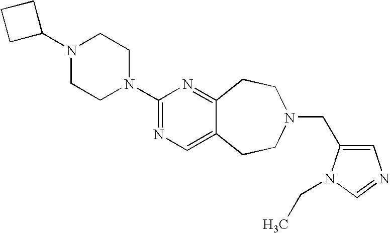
C1C(N2CCN(C3=NC=C4C(=N3)CCN(CC3=CN=CN3CC)CC4)CC2)CC1
